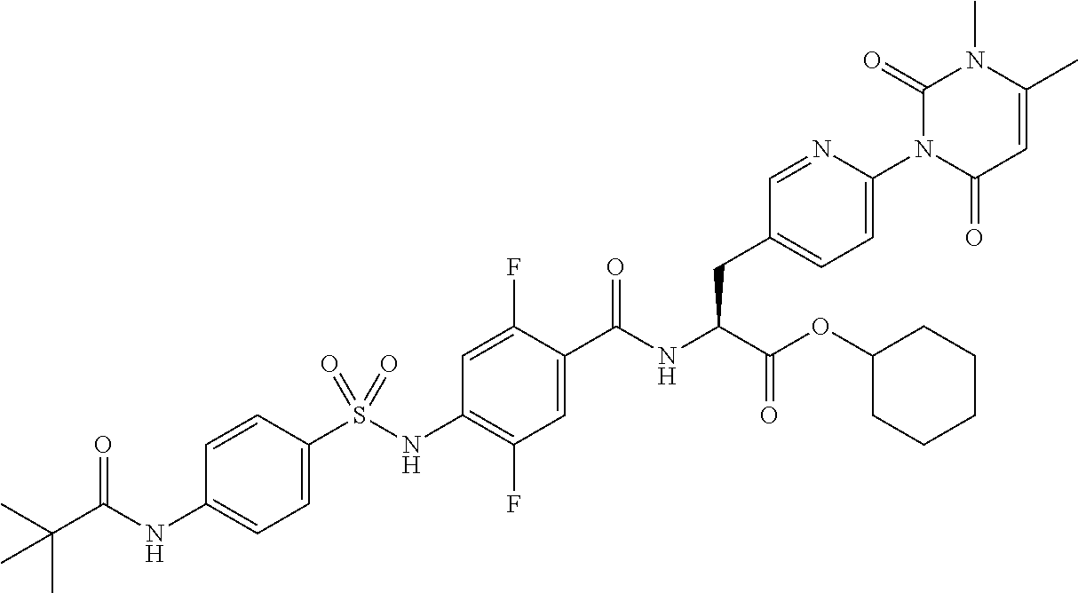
C1=C(S(NC2=C(F)C=C(C(NC(C(=O)OC3CCCCC3)CC3=CC=C(N4C(=O)C=C(C)N(C)C4=O)N=C3)=O)C(F)=C2)(=O)=O)C=CC(NC(C(C)(C)C)=O)=C1
